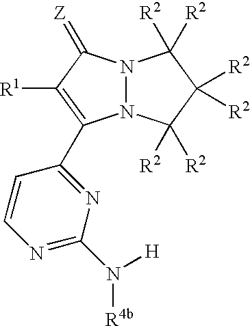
N12N(C(=[Z])C([R1])=C1C1=NC(N([H])[R4b])=NC=C1)C([R2])([R2])C([R2])([R2])C2([R2])[R2]
